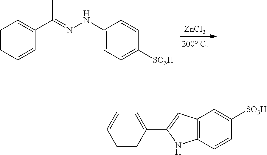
[ZnCl2].C1=CC=CC(C(=NNC2=CC=C([SO3H])C=C2)C)=C1.C1=C(C2=CC3=C(N2)C=CC([SO3H])=C3)C=CC=C1
